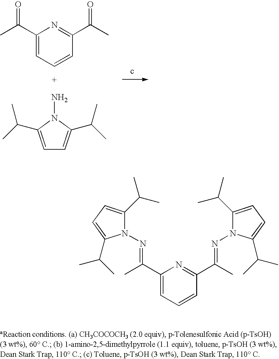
C1(C(C)=O)=CC=CC(C(C)=O)=N1.C1=C(C(C)C)N(N)C(C(C)C)=C1.C1(C(C)=NN2C(C(C)C)=CC=C2C(C)C)=CC=CC(C(C)=NN2C(C(C)C)=CC=C2C(C)C)=N1
